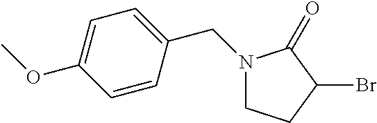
C1CC(Br)C(=O)N1CC1=CC=C(OC)C=C1
